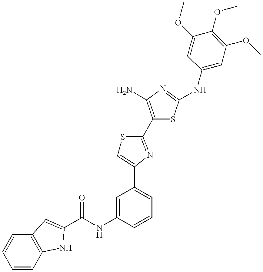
C(NC1=CC(C2=CSC(C3=C(N)N=C(NC4=CC(OC)=C(OC)C(OC)=C4)S3)=N2)=CC=C1)(=O)C1=CC2=C(C=CC=C2)N1
